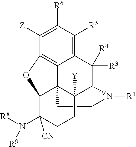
C1CN([R1])C2C3([Y])C14C1=C(C([Z])=C([R6])C([R5])=C1C2([R3])[R4])OC4C(N([R9])[R8])([CN])CC3
